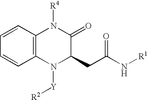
C1=CC=CC2=C1N([R4])C(=O)C(CC(N[R1])=O)N2[Y][R2]
